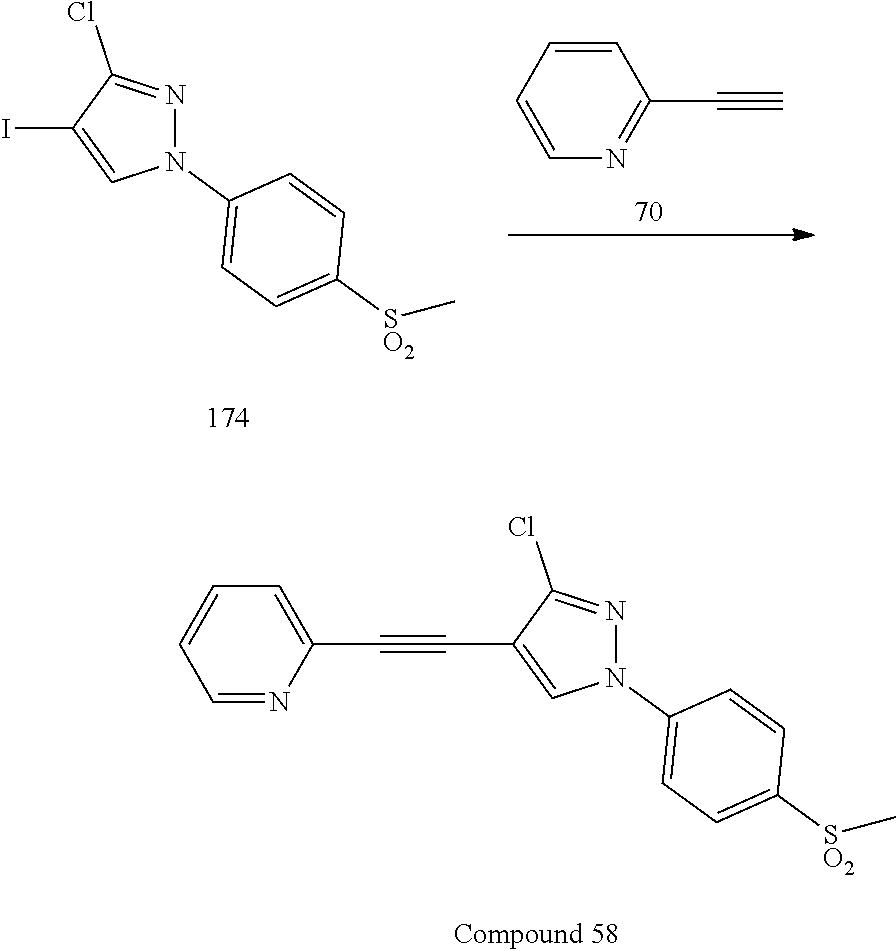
C1=CC=CN=C1C#C.N1(C2=CC=C([SO2]C)C=C2)N=C(Cl)C(I)=C1.N1(C2=CC=C([SO2]C)C=C2)N=C(Cl)C(C#CC2=CC=CC=N2)=C1
